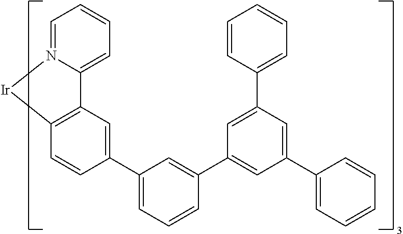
C12=CC=CC=N1[Ir]C1=C2C=C(C2=CC=CC(C3=CC(C4=CC=CC=C4)=CC(C4=CC=CC=C4)=C3)=C2)C=C1
